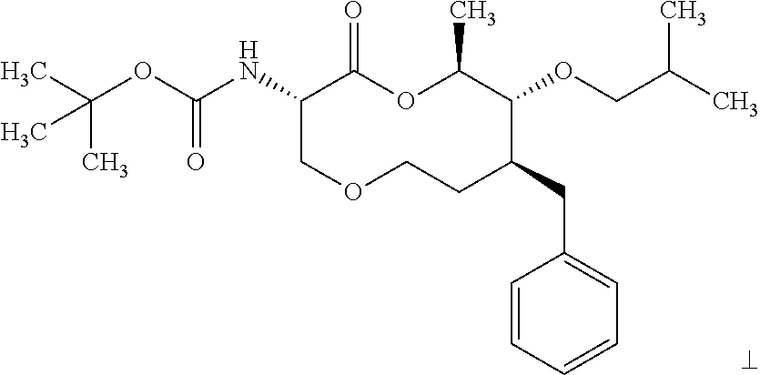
C1(NC(OC(C)(C)C)=O)COCCC(CC2=CC=CC=C2)C(OCC(C)C)C(C)OC1=O
